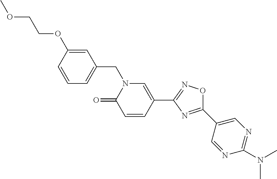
C1=CC(OCCOC)=CC(CN2C(=O)C=CC(C3=NOC(C4=CN=C(N(C)C)N=C4)=N3)=C2)=C1
